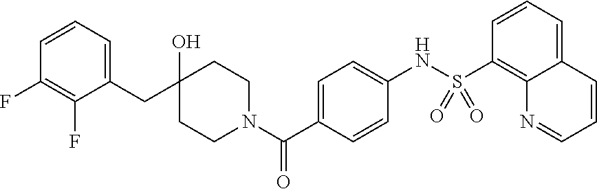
C1=CC=C(CC2(O)CCN(C(C3=CC=C(NS(C4=C5C(=CC=C4)C=CC=N5)(=O)=O)C=C3)=O)CC2)C(F)=C1F
